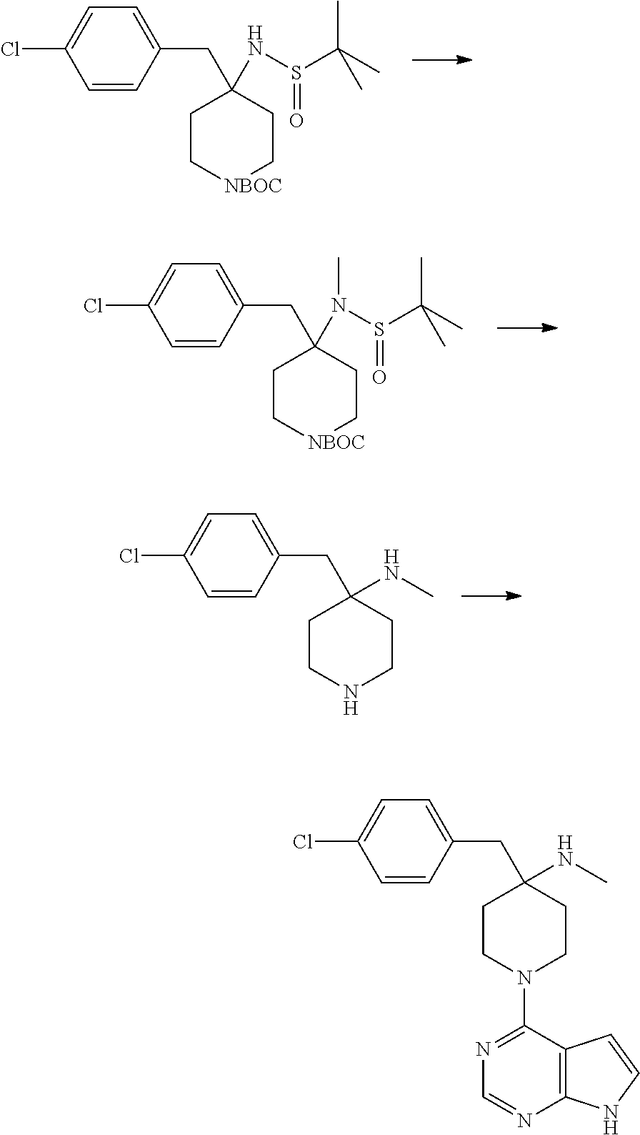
C1=CC(CC2(NS(C(C)(C)C)=O)CC[NBOC]CC2)=CC=C1Cl.C1=CC(CC2(N(S(C(C)(C)C)=O)C)CC[NBOC]CC2)=CC=C1Cl.C1=CC(CC2(NC)CCNCC2)=CC=C1Cl.C1=CC(CC2(NC)CCN(C3=NC=NC4=C3C=CN4)CC2)=CC=C1Cl
